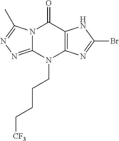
N12C(=NN=C1C)N(CCCC[CF3])C1=C(C2=O)NC(Br)=N1
